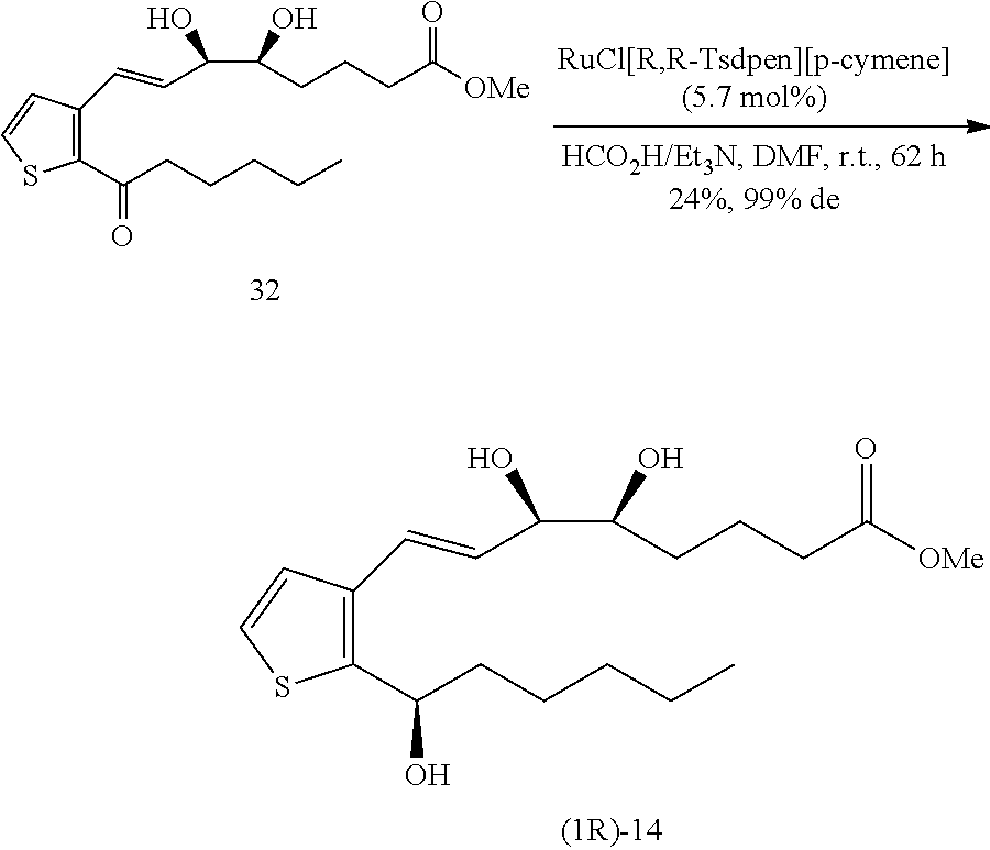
C1(C(CCCCC)O)=C(C=CC(C(O)CCCC([OMe])=O)O)C=CS1.C1(C(CCCCC)=O)=C(C=CC(C(O)CCCC([OMe])=O)O)C=CS1
